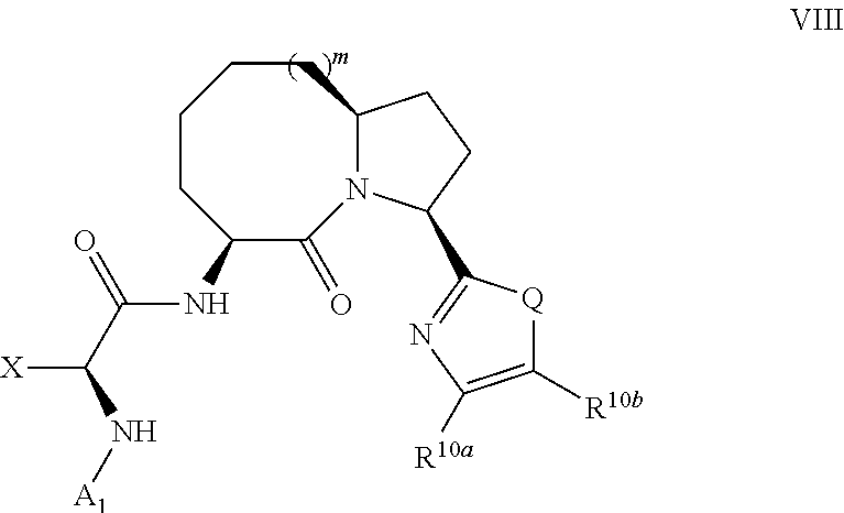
C1CC(NC(C([X])N[A1])=O)C(=O)N2C(CC1)CCC2C1=NC([R10a])=C([R10b])[Q]1
